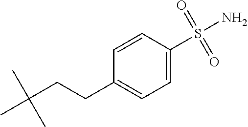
CC(CCC1=CC=C(S(N)(=O)=O)C=C1)(C)C
